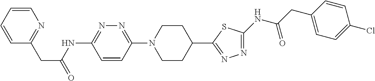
C1=CC=CN=C1CC(=O)NC1=NN=C(N2CCC(C3=NN=C(NC(CC4=CC=C(Cl)C=C4)=O)S3)CC2)C=C1
